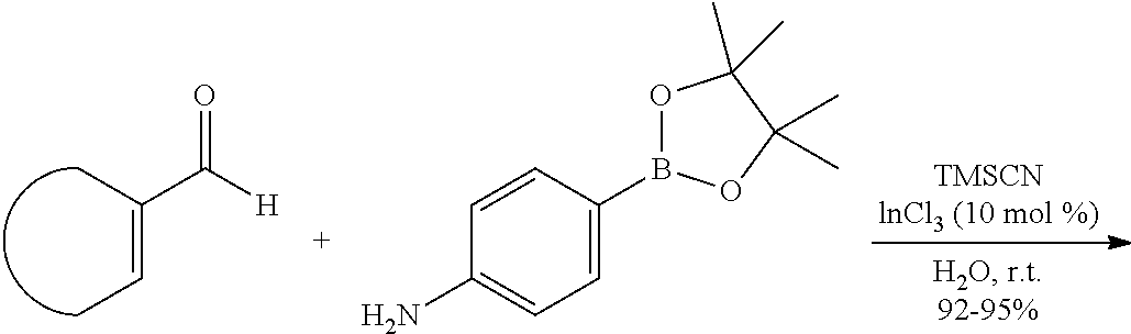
C(C([H])=O)(=CC)C.C1=CC(B2OC(C)(C)C(C)(C)O2)=CC=C1N
